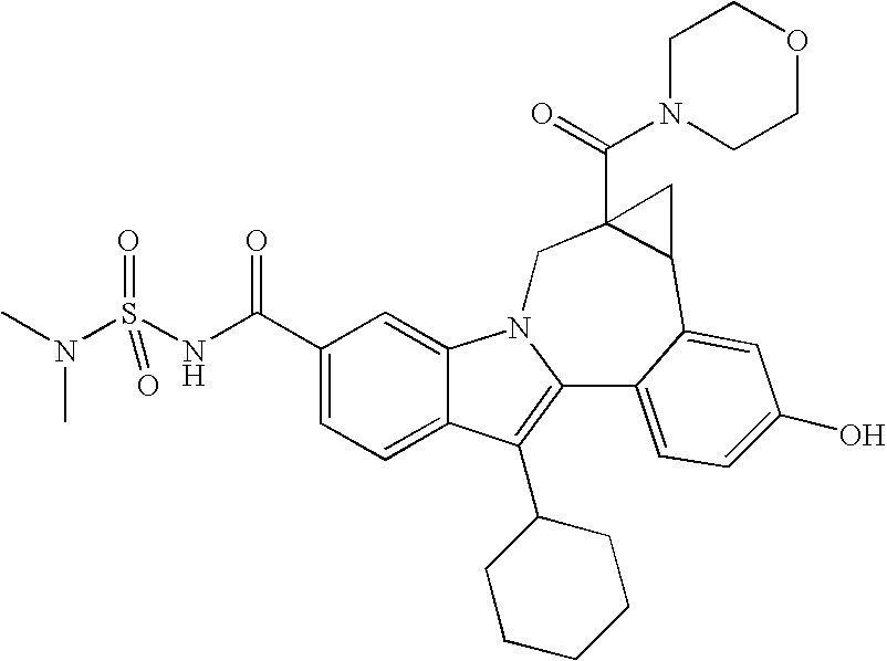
C1(C(NS(N(C)C)(=O)=O)=O)=CC=C2C(=C1)N1C(=C2C2CCCCC2)C2=CC=C(O)C=C2C2C(C(N3CCOCC3)=O)(C1)C2
